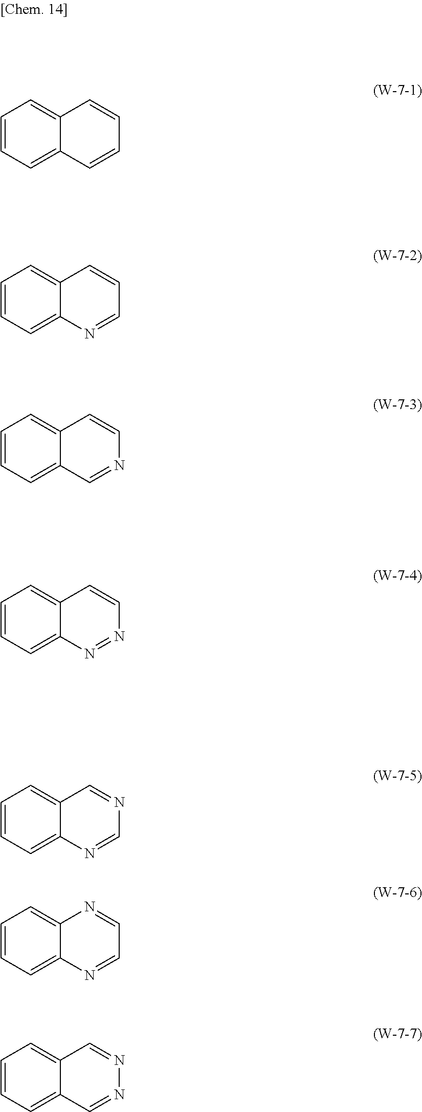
C1=CC=C2C(=C1)C=CC=C2.C1=CC=C2C(=C1)C=CC=N2.C1=CC=C2C(=C1)C=CN=C2.C1=CC=C2C(=C1)C=CN=N2.C1=CC=C2C(=C1)C=NC=N2.C1=CC=C2C(=C1)C=NN=C2.C1=CC=C2C(=C1)N=CC=N2
